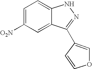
[O2N]C1=CC=C2C(=C1)C(C1=COC=C1)=NN2
